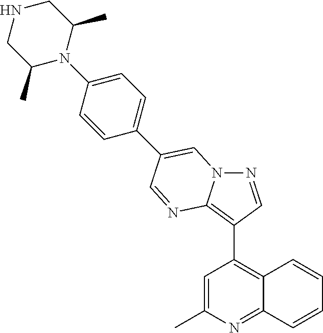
C1=C(C)N=C2C(=C1C1=C3N(N=C1)C=C(C1=CC=C(N4C(C)CNCC4C)C=C1)C=N3)C=CC=C2
